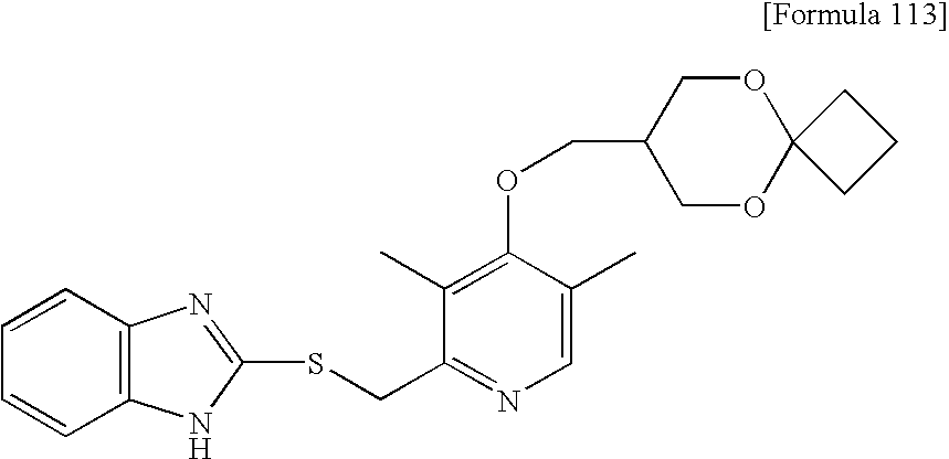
C1(C)=C(OCC2COC3(OC2)CCC3)C(C)=CN=C1CSC1=NC2=C(C=CC=C2)N1
